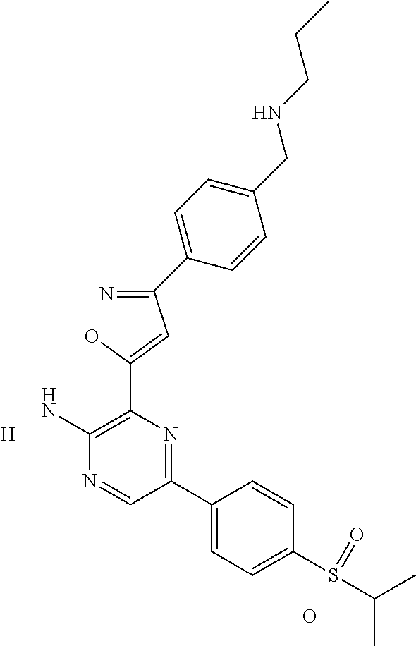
C(=N)(C=C(O)C1=C(N)N=CC(C2=CC=C(S(C(C)C)=O)C=C2)=N1)C1=CC=C(CNCCC)C=C1.[H].O
